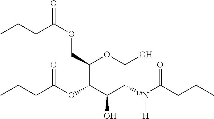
C(C1C(OC(CCC)=O)C(O)C([15N](C(CCC)=O)[H])C(O)O1)OC(CCC)=O
